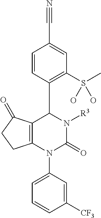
C1=CC(C2N([R3])C(=O)N(C3=CC=CC([CF3])=C3)C3=C2C(=O)CC3)=C(S(C)(O)O)C=C1C#N
